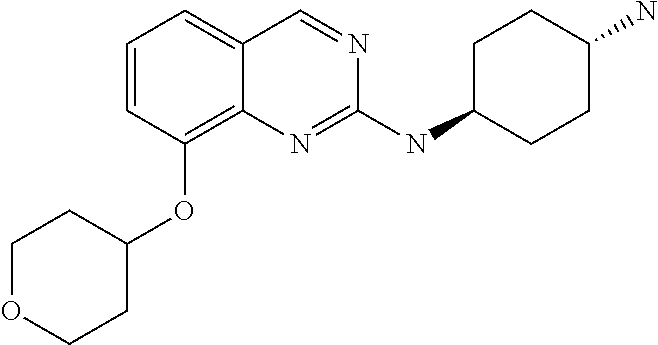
C1(N)CCC(NC2=NC3=C(OC4CCOCC4)C=CC=C3C=N2)CC1
